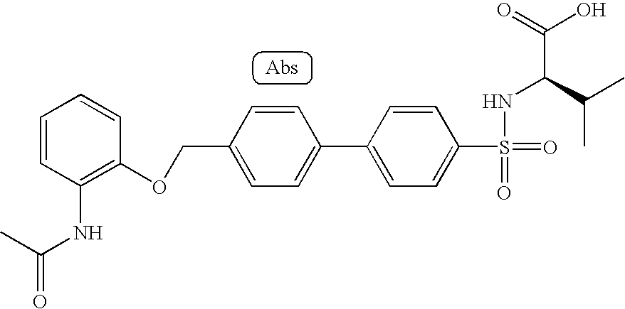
C1=CC(NC(=O)C)=C(OCC2=CC=C(C3=CC=C(S(=O)(=O)NC(C(C)C)C(O)=O)C=C3)C=C2)C=C1
